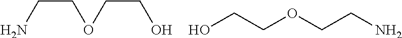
NCCOCCO.OCCOCCN
